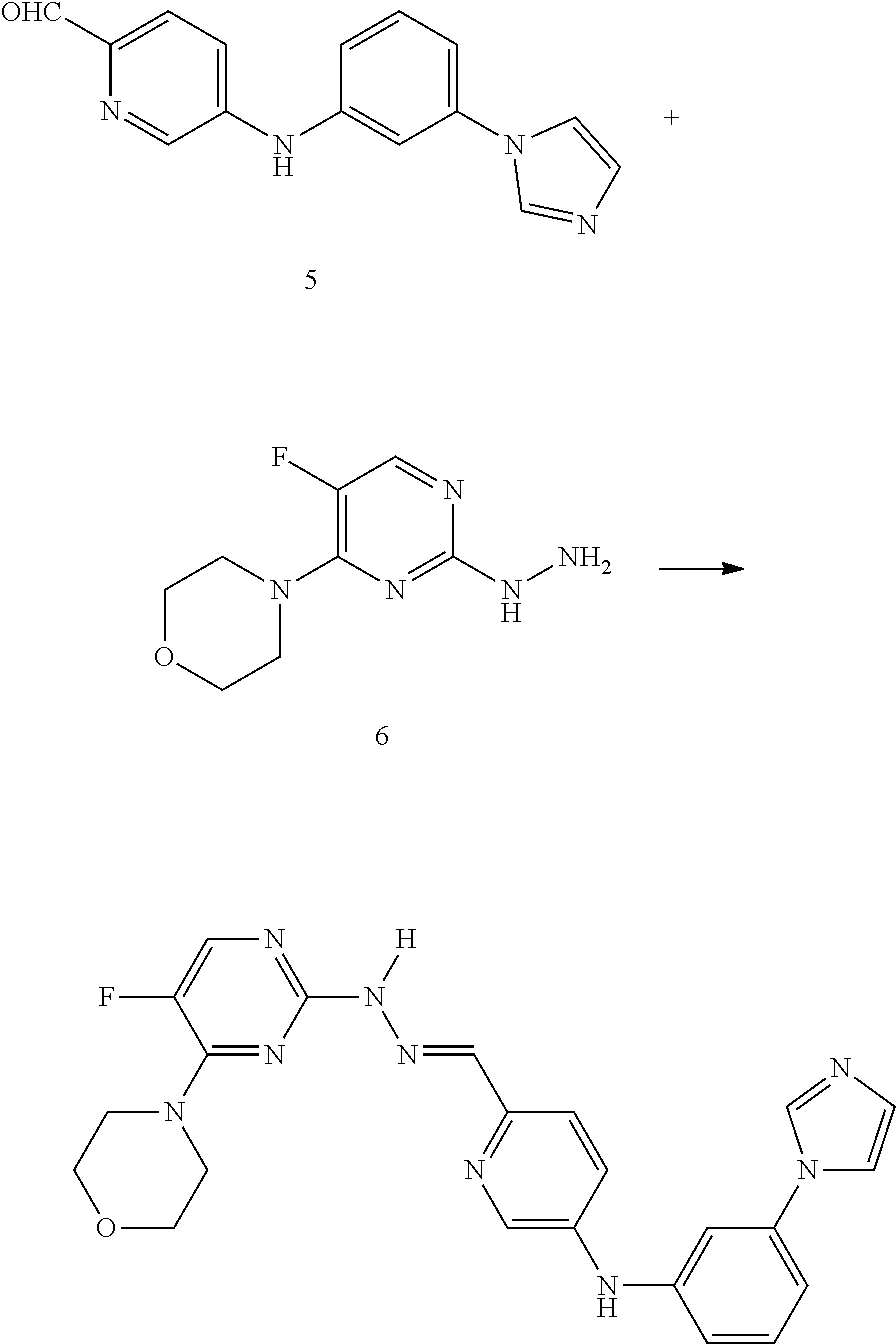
C1(N2C=NC=C2)=CC=CC(NC2=CC=C([OHC])N=C2)=C1.C1(F)=C(N2CCOCC2)N=C(NN)N=C1.C1(N2CCOCC2)=NC(N([H])N=CC2=NC=C(NC3=CC(N4C=CN=C4)=CC=C3)C=C2)=NC=C1F
